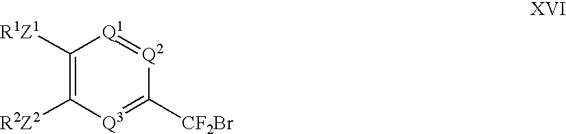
C1([R1Z1])=C([R2Z2])[Q3]=C([CF2Br])[Q2]=[Q1]1
